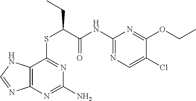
C12=C(N=C(N)N=C1SC(C(NC1=NC=C(Cl)C(OCC)=N1)=O)CC)N=CN2
